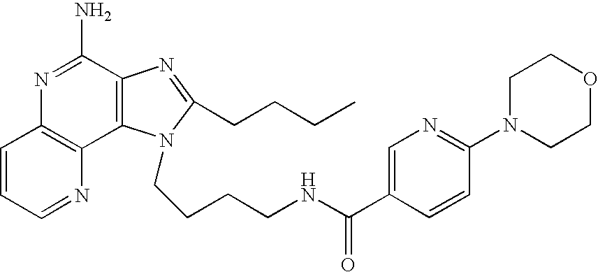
C1=CC=NC2=C1N=C(N)C1=C2N(CCCCNC(C2=CN=C(N3CCOCC3)C=C2)=O)C(CCCC)=N1
